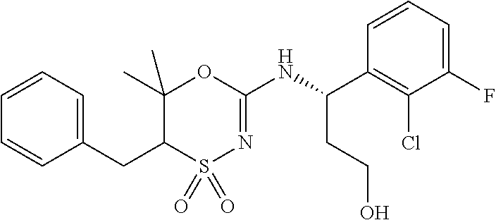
C1=CC=CC(CC2C(C)(C)OC(NC(C3=C(Cl)C(F)=CC=C3)CCO)=NS2(=O)=O)=C1
